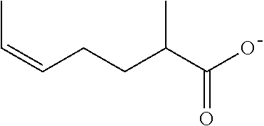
C(=CCCC(C(O)=O)C)C
